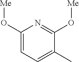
C1(O[Me])=CC=C(C)C(O[Me])=N1
